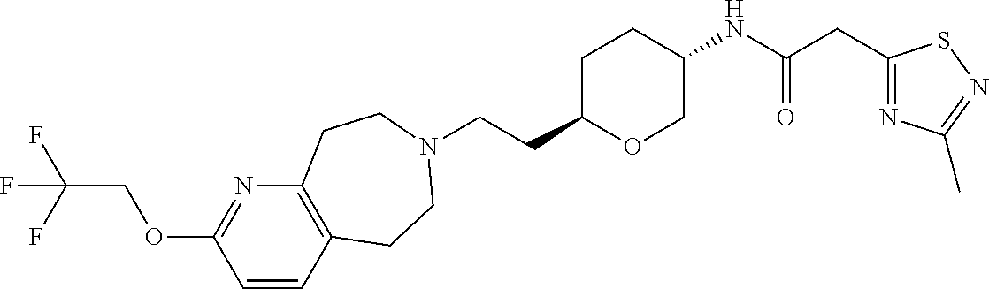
C(CC1OCC(NC(CC2=NC(C)=NS2)=O)CC1)N1CCC2=C(N=C(OCC(F)(F)F)C=C2)CC1
